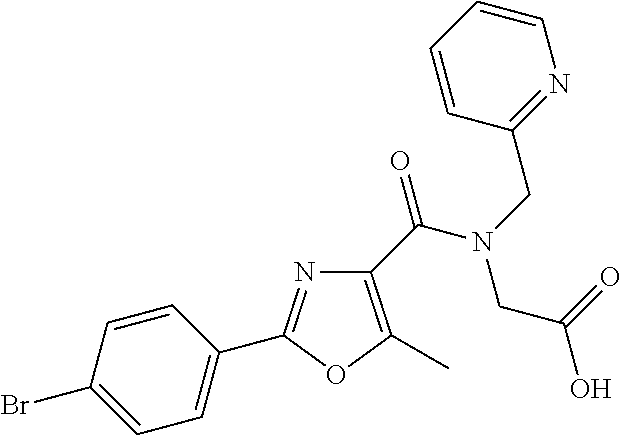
C1(C(N(CC2=NC=CC=C2)CC(O)=O)=O)=C(C)OC(C2=CC=C(Br)C=C2)=N1
